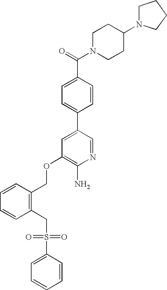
C(OC1=C(N)N=CC(C2=CC=C(C(=O)N3CCC(N4CCCC4)CC3)C=C2)=C1)C1=C(CS(C2=CC=CC=C2)(=O)=O)C=CC=C1
